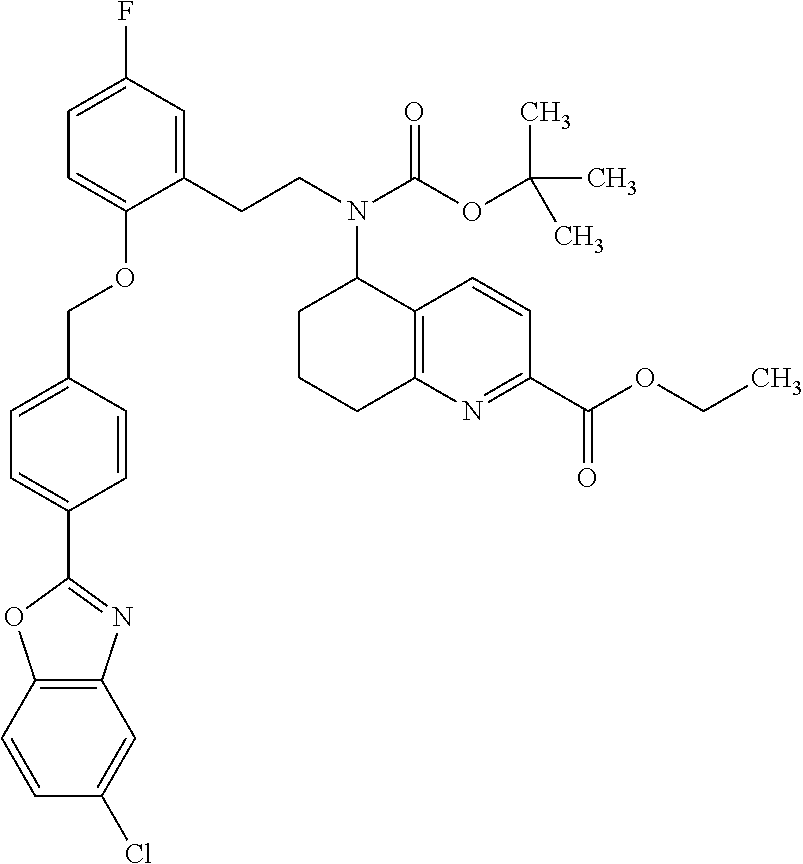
C1=C(C2=NC3=C(C=CC(Cl)=C3)O2)C=CC(COC2=CC=C(F)C=C2CCN(C2C3=C(N=C(C(OCC)=O)C=C3)CCC2)C(OC(C)(C)C)=O)=C1
